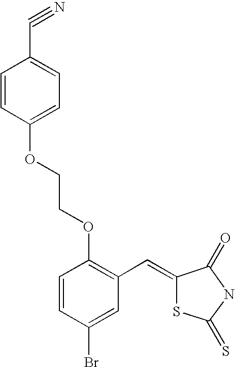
C1=CC(OCCOC2=C(C=C3SC(=S)NC3=O)C=C(Br)C=C2)=CC=C1C#N
